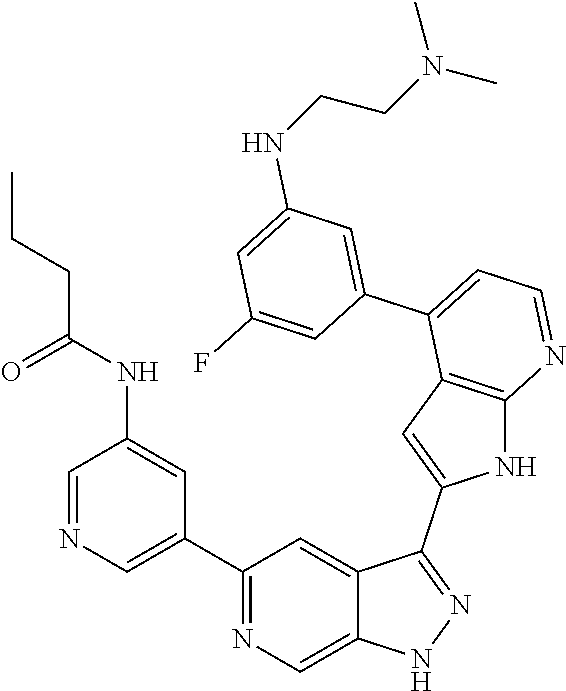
C1(C2=CN=CC(NC(CCC)=O)=C2)=NC=C2C(=C1)C(C1=CC3=C(N1)N=CC=C3C1=CC(NCCN(C)C)=CC(F)=C1)=NN2
